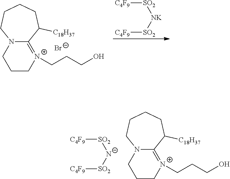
C1C[N+](CCCO)=C2N(C1)CCCCC2[C18H37].[SO2]([NK][SO2][C4F9])[C4F9].[Br-].C1C[N+](CCCO)=C2N(C1)CCCCC2[C18H37].[SO2]([N-][SO2][C4F9])[C4F9]
